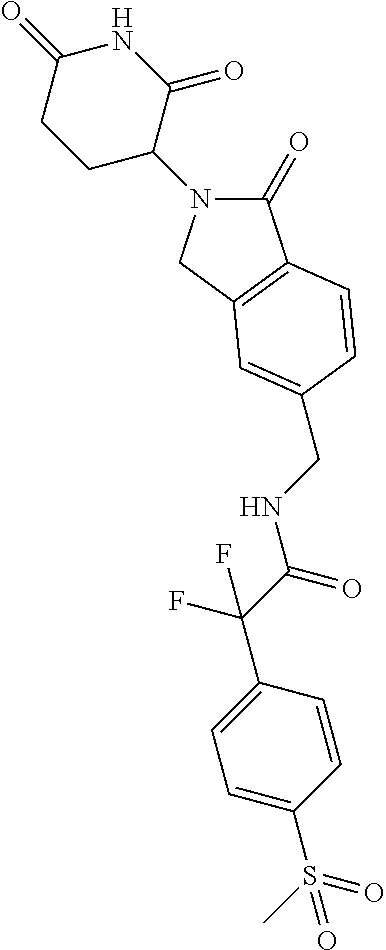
C1(=O)N(C2C(=O)NC(=O)CC2)CC2=C1C=CC(CNC(C(C1=CC=C(S(C)(=O)=O)C=C1)(F)F)=O)=C2
